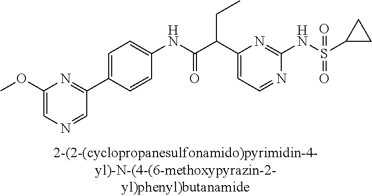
N1=CC=C(C(C(NC2=CC=C(C3=NC(OC)=CN=C3)C=C2)=O)CC)N=C1NS(=O)(=O)C1CC1
